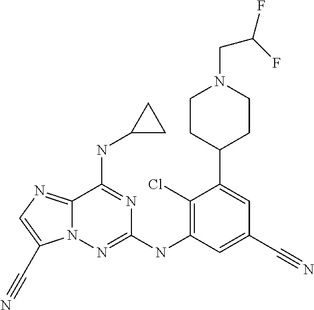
C12=NC=C(C#N)N1N=C(NC1=C(Cl)C(C3CCN(CC(F)F)CC3)=CC(C#N)=C1)N=C2NC1CC1
